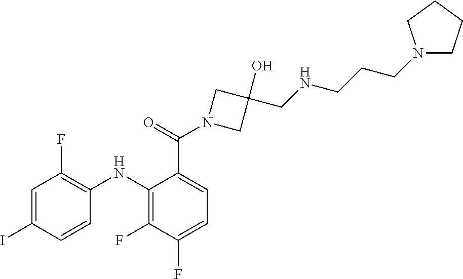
C1=C(C(N2CC(O)(CNCCCN3CCCC3)C2)=O)C(NC2=C(F)C=C(I)C=C2)=C(F)C(F)=C1
